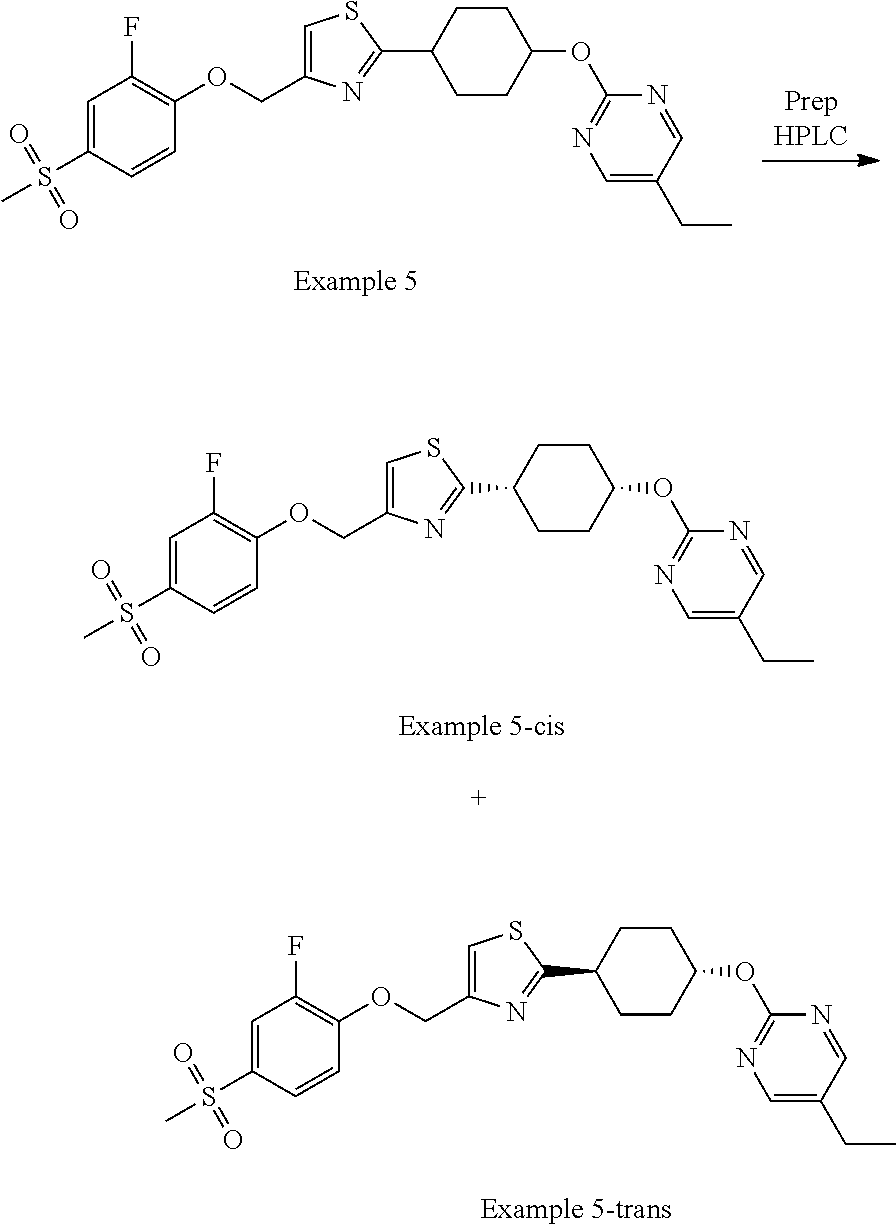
C1=C(COC2=C(F)C=C(S(C)(=O)=O)C=C2)N=C(C2CCC(OC3=NC=C(CC)C=N3)CC2)S1.C1=C(COC2=C(F)C=C(S(C)(=O)=O)C=C2)N=C(C2CCC(OC3=NC=C(CC)C=N3)CC2)S1.C1=C(COC2=C(F)C=C(S(C)(=O)=O)C=C2)N=C(C2CCC(OC3=NC=C(CC)C=N3)CC2)S1
